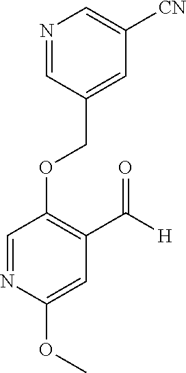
C(OC1=C(C([H])=O)C=C(OC)N=C1)C1=CC([CN])=CN=C1
